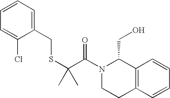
C1=CC=C(CSC(C(N2CCC3=C(C2CO)C=CC=C3)=O)(C)C)C(Cl)=C1
